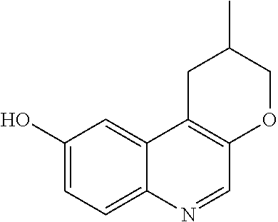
C1(O)=CC=C2C(=C1)C1=C(C=N2)OCC(C)C1
